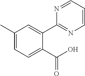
C1(C)=CC=C(C(O)=O)C(C2=NC=CC=N2)=C1
